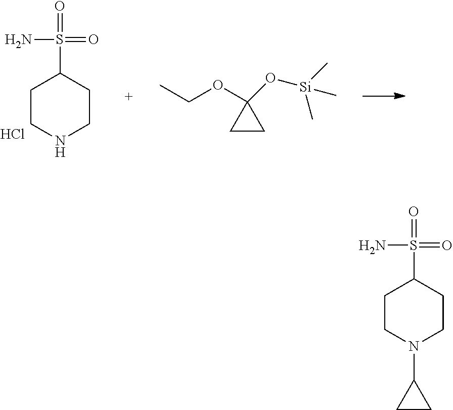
C1CN(C2CC2)CCC1S(=O)(=O)N.C1CNCCC1S(=O)(=O)N.Cl.C1(OCC)(O[Si](C)(C)C)CC1
